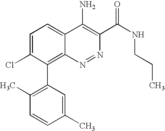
C1=C(Cl)C(C2=C(C)C=CC(C)=C2)=C2C(=C1)C(N)=C(C(NCCC)=O)N=N2
